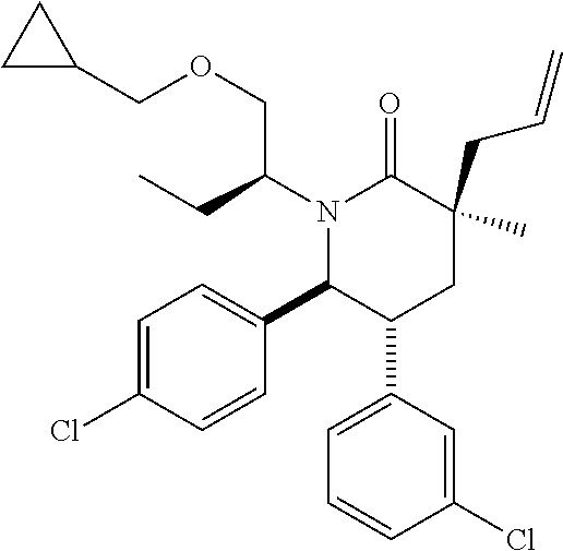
N1(C(CC)COCC2CC2)C(C2=CC=C(Cl)C=C2)C(C2=CC=CC(Cl)=C2)CC(CC=C)(C)C1=O
